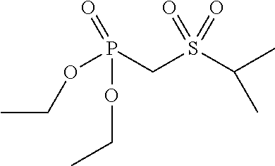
CC(S(CP(OCC)(=O)OCC)(=O)=O)C
